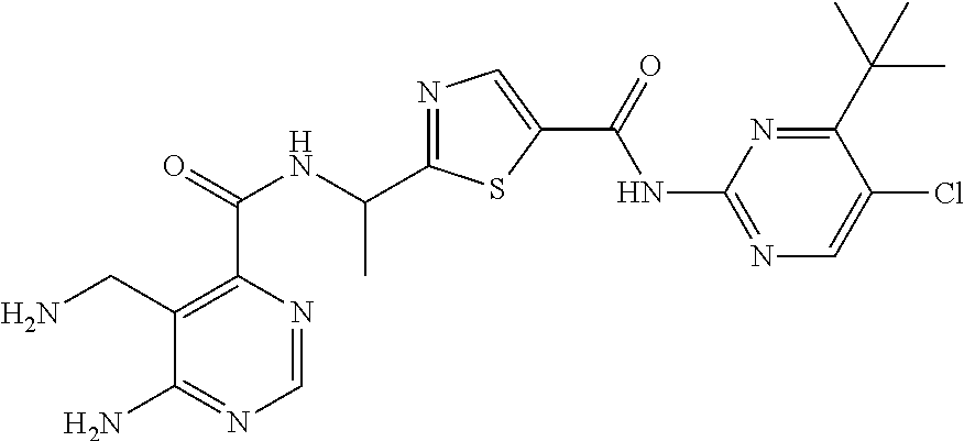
C1=NC(C(=O)NC(C2=NC=C(C(=O)NC3=NC=C(Cl)C(C(C)(C)C)=N3)S2)C)=C(CN)C(N)=N1
